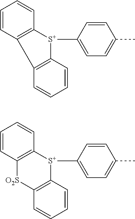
C1([S+]2C3=C(C=CC=C3)C3=C2C=CC=C3)=CC=C(C)C=C1.C1([S+]2C3=C(C=CC=C3)[O2S]C3=C2C=CC=C3)=CC=C(C)C=C1
